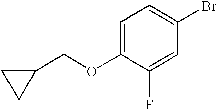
O(C1=CC=C(Br)C=C1F)CC1CC1
